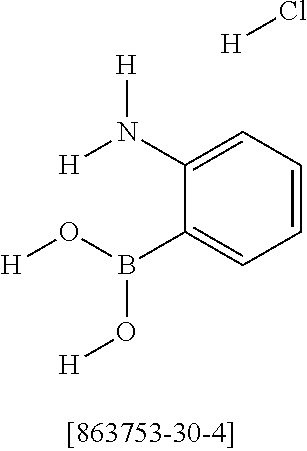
[H]OB(C1=CC=CC=C1N([H])[H])O[H].[H]Cl
